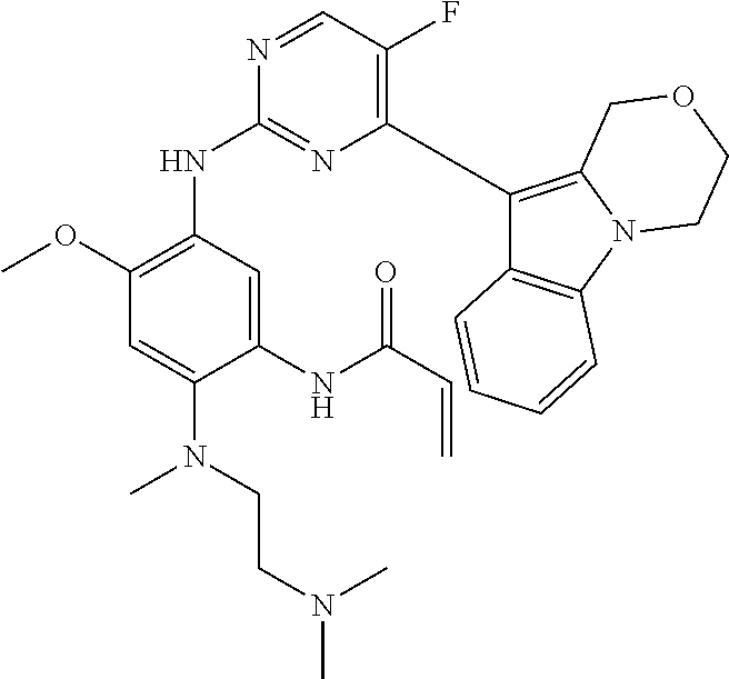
C1(C2=C(F)C=NC(NC3=C(OC)C=C(N(CCN(C)C)C)C(NC(C=C)=O)=C3)=N2)=C2N(C3=C1C=CC=C3)CCOC2
